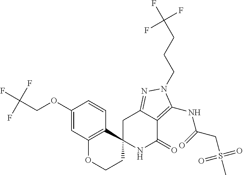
N1C(=O)C2=C(NC(=O)CS(C)(=O)=O)N(CCCC(F)(F)F)N=C2CC12C1=C(OCC2)C=C(OCC(F)(F)F)C=C1
